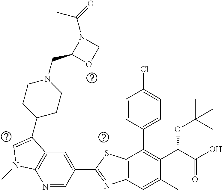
N1=CC(C2=NC3=C(S2)C(C2=CC=C(Cl)C=C2)=C(C(C(O)=O)OC(C)(C)C)C(C)=C3)=CC2=C1N(C)C=C2C1CCN(CC2OCN2C(=O)C)CC1
